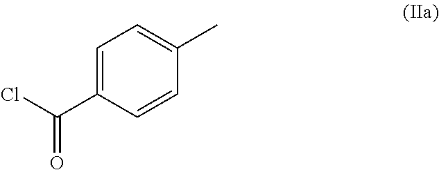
C1=C(C(=O)Cl)C=CC(C)=C1
